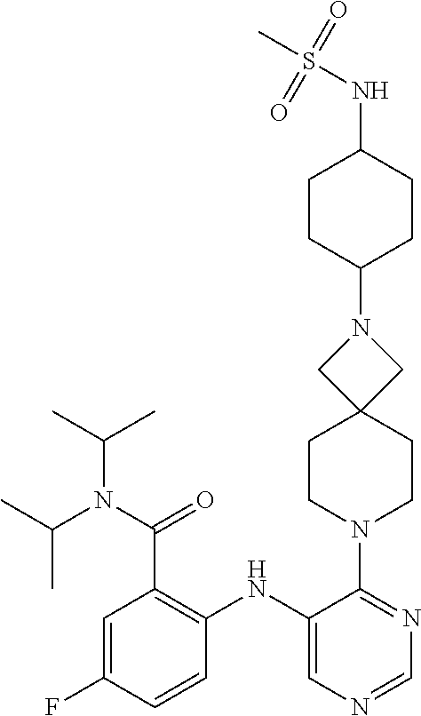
C1(NC2=C(C(N(C(C)C)C(C)C)=O)C=C(F)C=C2)=CN=CN=C1N1CCC2(CC1)CN(C1CCC(NS(=O)(=O)C)CC1)C2
